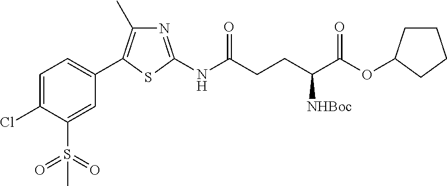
C1=C(Cl)C(S(=O)(=O)C)=CC(C2=C(C)N=C(NC(CCC([NHBoc])C(OC3CCCC3)=O)=O)S2)=C1
